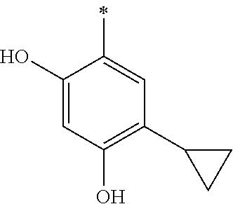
C1(O)=CC(O)=C(C2CC2)C=C1C
